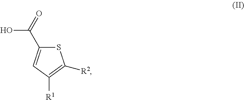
OC(=O)C1=CC([R1])=C([R2])S1
